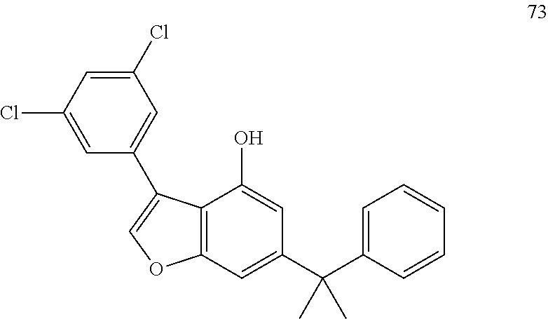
C12=C(C=C(C(C3=CC=CC=C3)(C)C)C=C1O)OC=C2C1=CC(Cl)=CC(Cl)=C1
